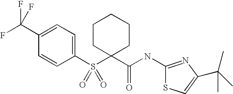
C1=CC(S(C2(C(NC3=NC(C(C)(C)C)=CS3)=O)CCCCC2)(=O)=O)=CC=C1C(F)(F)F
